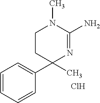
C1=CC=CC(C2(C)N=C(N)N(C)CC2)=C1.Cl
